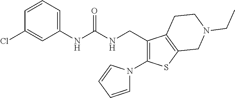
C1(CNC(NC2=CC=CC(Cl)=C2)=O)=C(N2C=CC=C2)SC2=C1CCN(CC)C2
